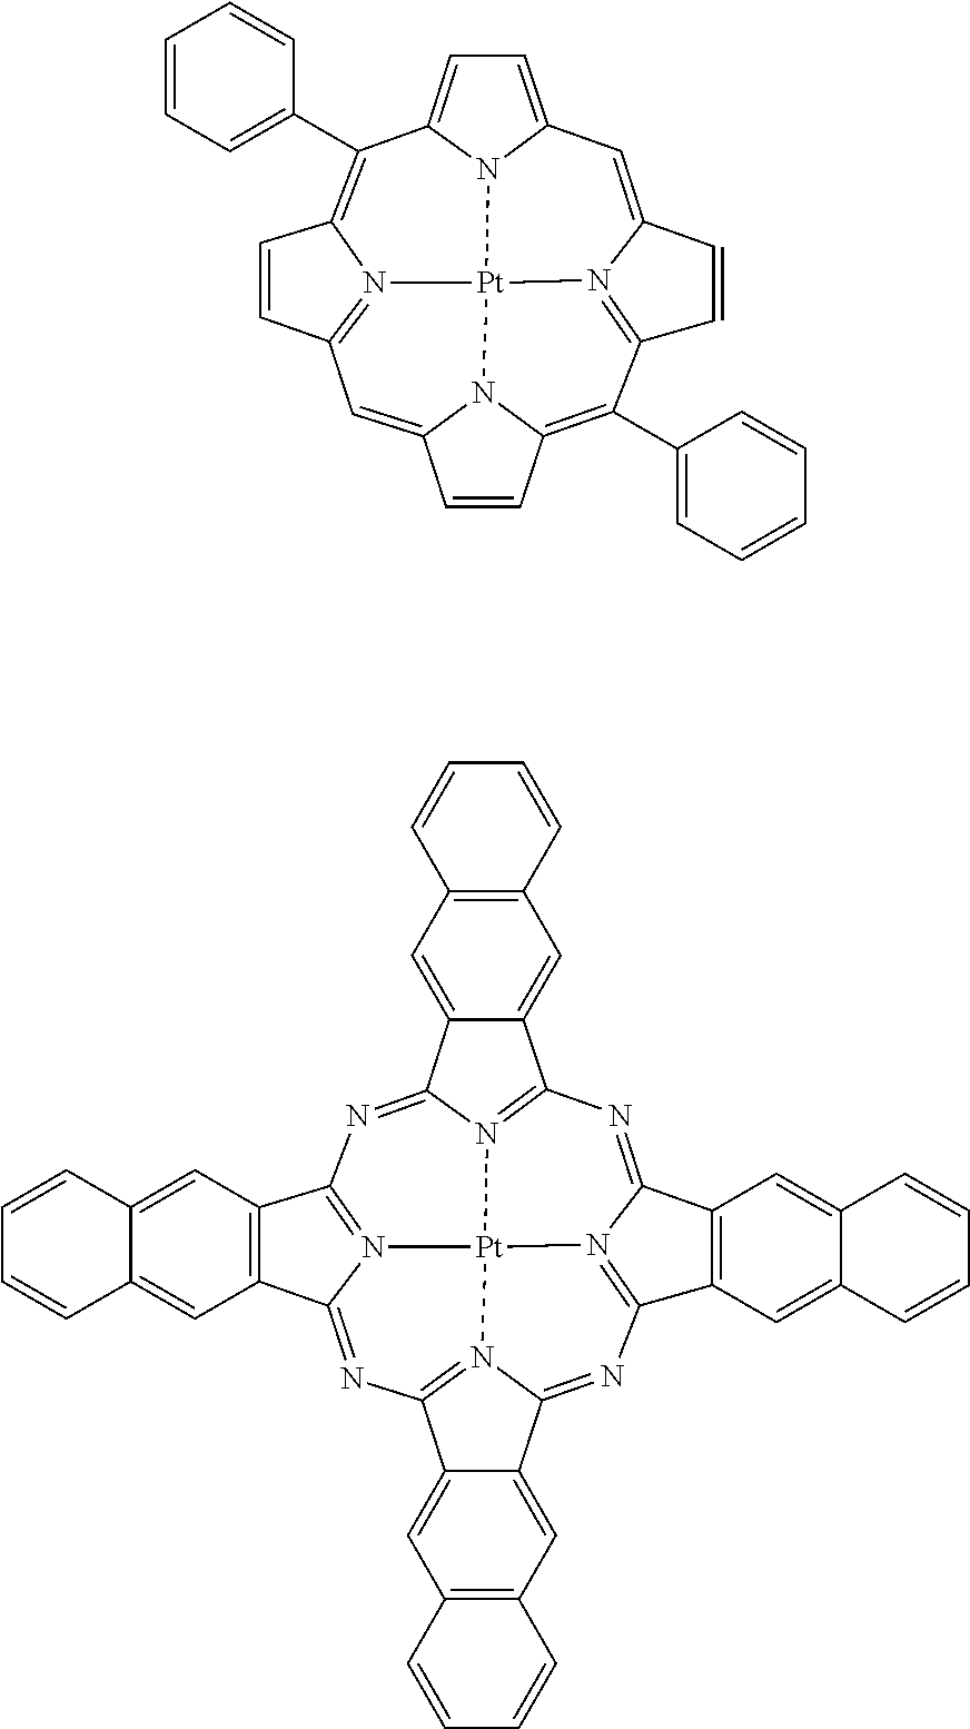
C12=CC3=N4C(=C(C5=CC=CC=C5)C5=CC=C6N5[Pt]45N1C(=C(C1=CC=CC=C1)C1=N5C(=C6)C=C1)C=C2)C=C3.C12=N3C(=NC4=N5C(=NC6=N7C(=NC8=N(C(=N1)C1=C8C=C8C(=C1)C=CC=C8)[Pt]357)C1=CC3=C(C=C61)C=CC=C3)C1=C4C=C3C(=C1)C=CC=C3)C1=CC3=C(C=C21)C=CC=C3
